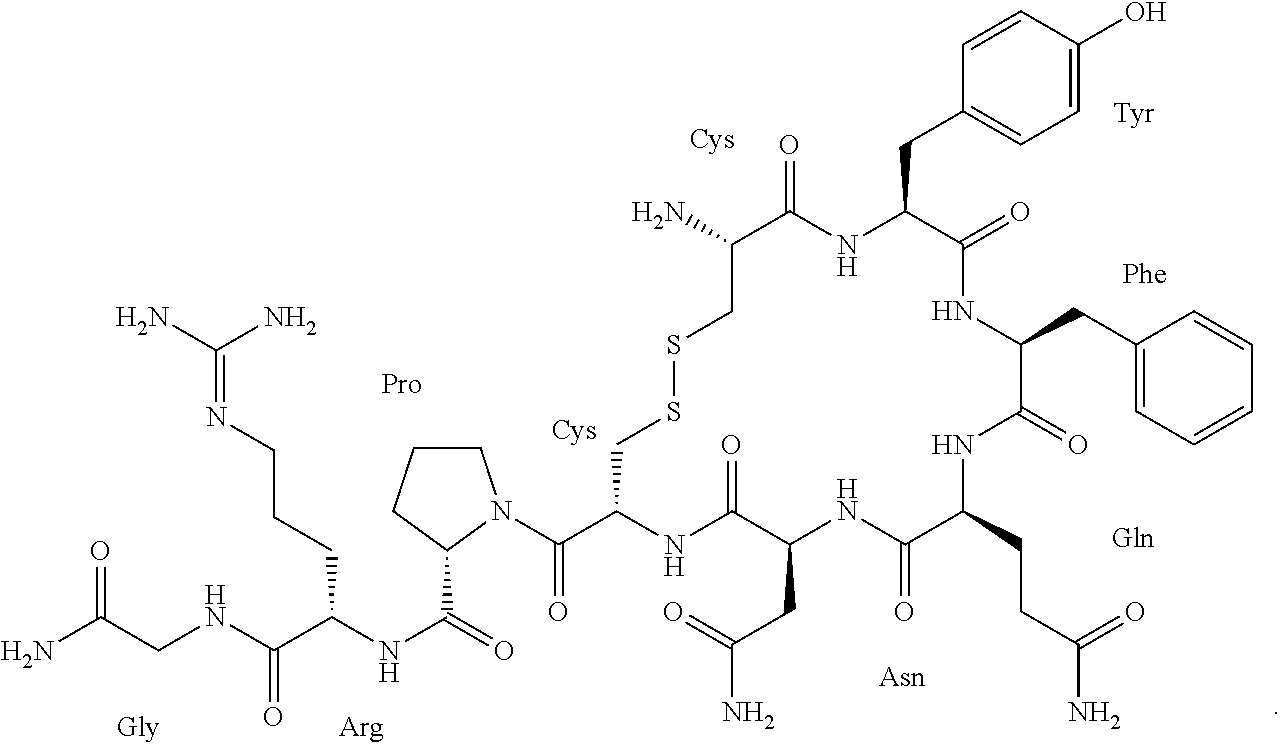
C1(CC2NC(=O)C(CC3=CC=C(O)C=C3)NC(=O)C(N)CSSCC(C(=O)N3CCCC3C(NC(CCCN=C(N)N)C(=O)NCC(=O)N)=O)NC(=O)C(CC(N)=O)NC(=O)C(CCC(N)=O)NC2=O)=CC=CC=C1
